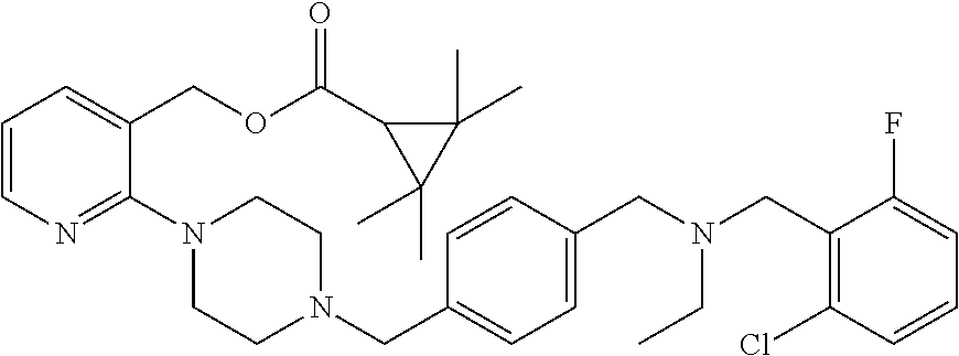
C1=CN=C(N2CCN(CC3=CC=C(CN(CC4=C(Cl)C=CC=C4F)CC)C=C3)CC2)C(COC(=O)C2C(C)(C)C2(C)C)=C1
